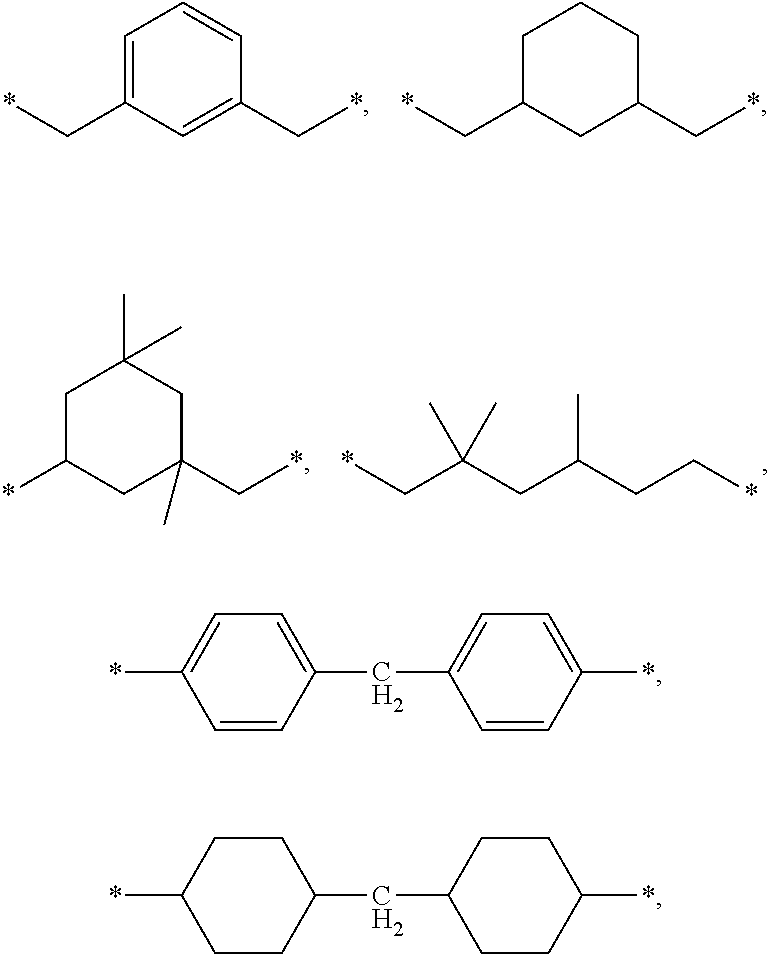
C1=C(C*)C=C(C*)C=C1.C1C(C*)CC(C*)CC1.C1C(*)CC(C*)(C)CC1(C)C.C(CC(CC*)C)(C*)(C)C.*C1=CC=C(CC2=CC=C(*)C=C2)C=C1.*C1CCC(CC2CCC(*)CC2)CC1
